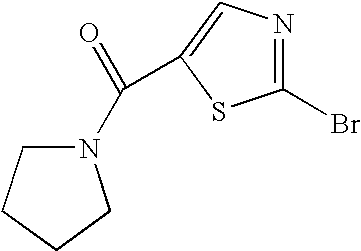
N1(C(=O)C2=CN=C(Br)S2)CCCC1
